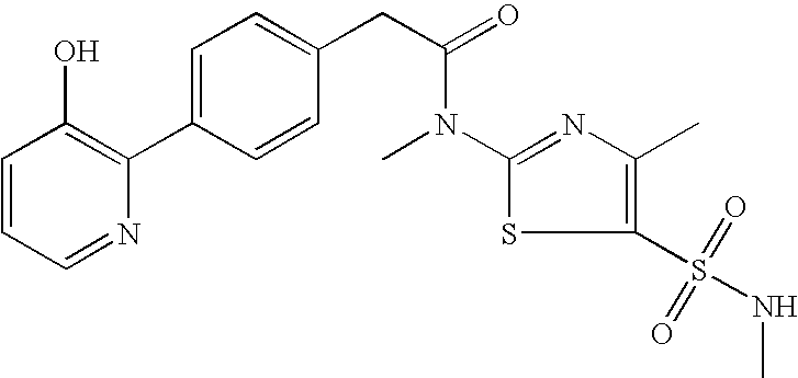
C1=CC=NC(C2=CC=C(CC(N(C3=NC(C)=C(S(NC)(=O)=O)S3)C)=O)C=C2)=C1O
